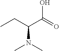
C(N(C)C)(CC)C(=O)O
